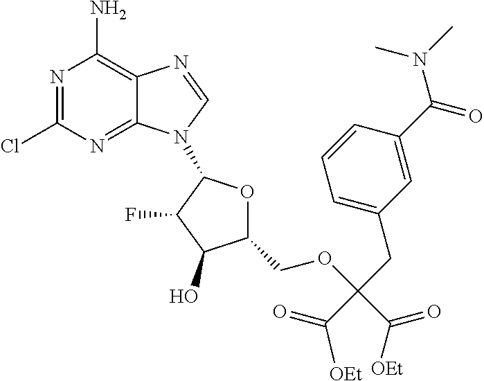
N1=C(Cl)N=C2C(=C1N)N=CN2C1OC(COC(C([OEt])=O)(C(=O)[OEt])CC2=CC=CC(C(N(C)C)=O)=C2)C(O)C1F
